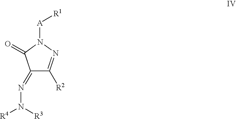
C1(=NN([R4])[R3])C([R2])=NN([A][R1])C1=O
